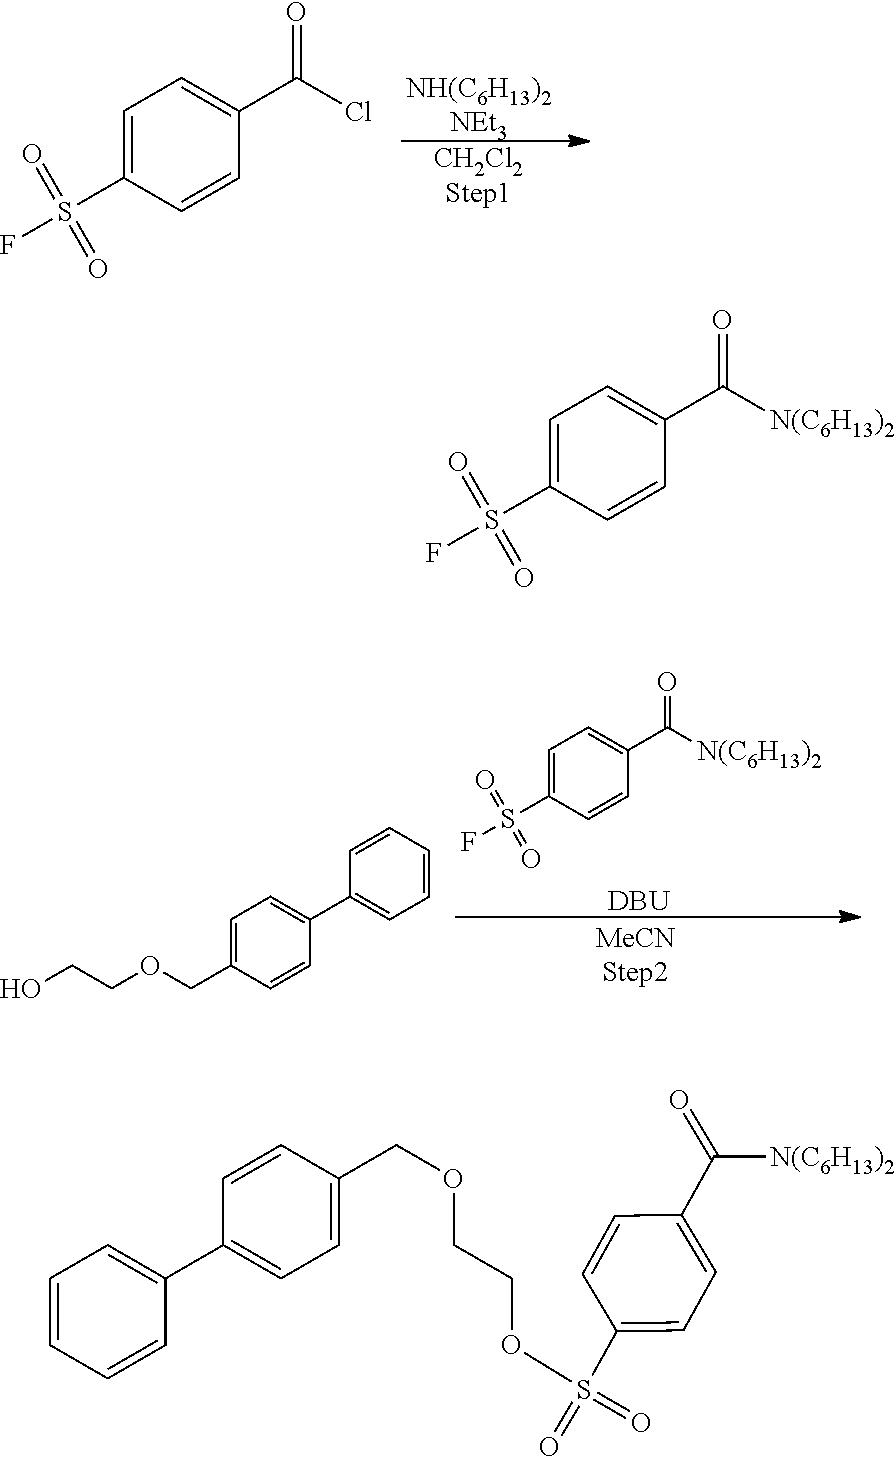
[CH2Cl2Step1].C1=C(S(=O)(=O)F)C=CC(C(Cl)=O)=C1.C1=C(S(=O)(=O)F)C=CC(C([N(C6H13)2])=O)=C1.[DBU].C1=CC=CC=C1C1=CC=C(COCCO)C=C1.C1=C(S(=O)(=O)F)C=CC(C([N(C6H13)2])=O)=C1.C1=CC(COCCOS(C2=CC=C(C(=O)[N(C6H13)2])C=C2)(=O)=O)=CC=C1C1=CC=CC=C1
